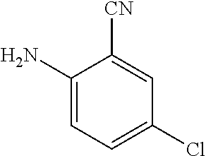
C1(N)=CC=C(Cl)C=C1[CN]
